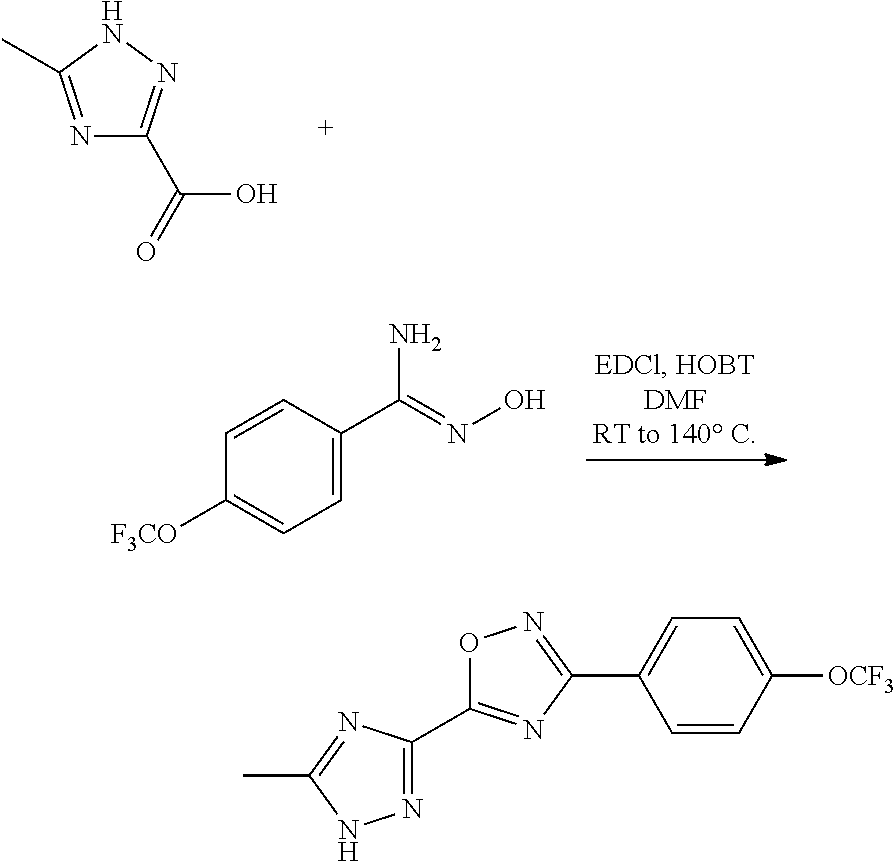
N1=C(C)NN=C1C(=O)O.C1=C(C(=NO)N)C=CC([F3CO])=C1.O1C(C2=NNC(C)=N2)=NC(C2=CC=C([OCF3])C=C2)=N1
